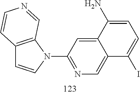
C12=C(N(C3=NC=C4C(=C3)C(N)=CC=C4I)C=C1)C=NC=C2
